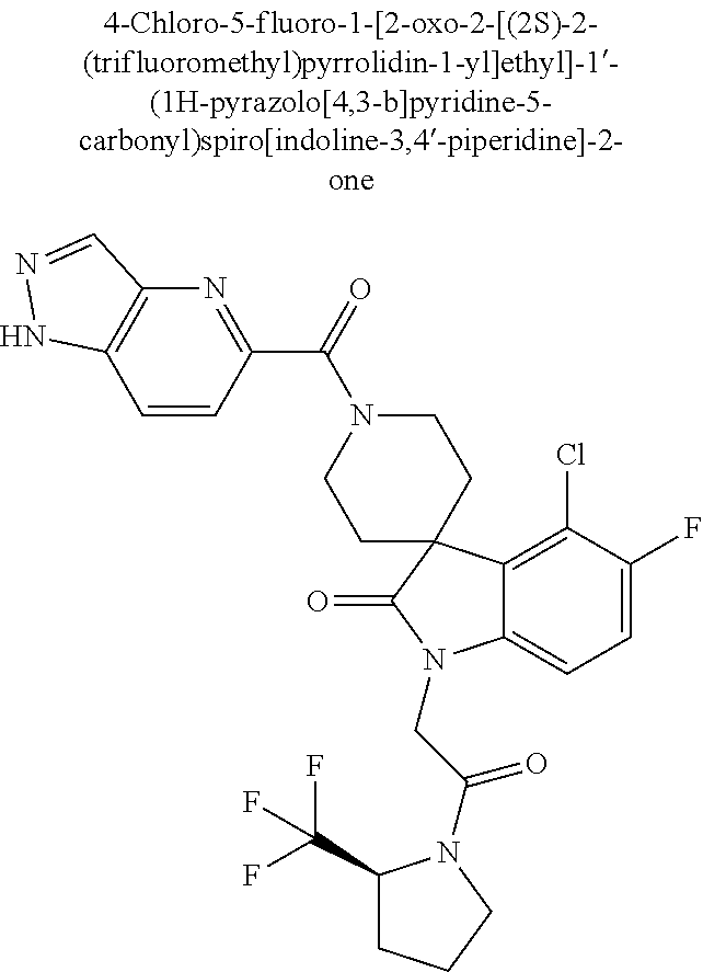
C12=C(Cl)C(F)=CC=C1N(CC(=O)N1C(C(F)(F)F)CCC1)C(=O)C21CCN(C(=O)C2=NC3=C(C=C2)NN=C3)CC1
